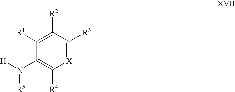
C1([R1])=C([R2])C([R3])=[X]C([R4])=C1N([H])[R5]
